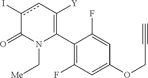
C1(C2=C([Y])cc(I)C(=O)N2C[Me])=C(F)C=C(OCC#C)C=C1F
